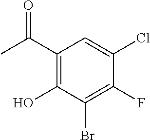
C1(C(C)=O)=C(O)C(Br)=C(F)C(Cl)=C1
